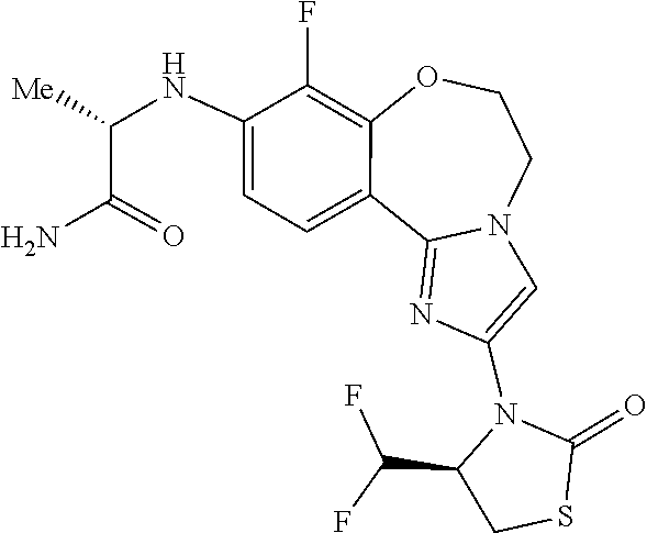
C(C1CSC(=O)N1C1=CN2C(=N1)C1=CC=C(NC([Me])C(=O)N)C(F)=C1OCC2)(F)F
